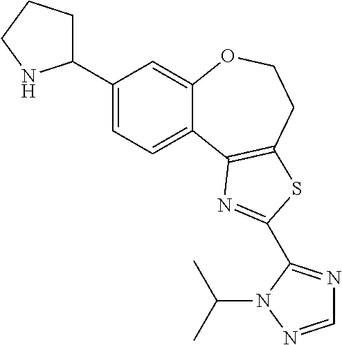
C1(C2CCCN2)=CC=C2C(=C1)OCCC1=C2N=C(C2=NC=NN2C(C)C)S1
